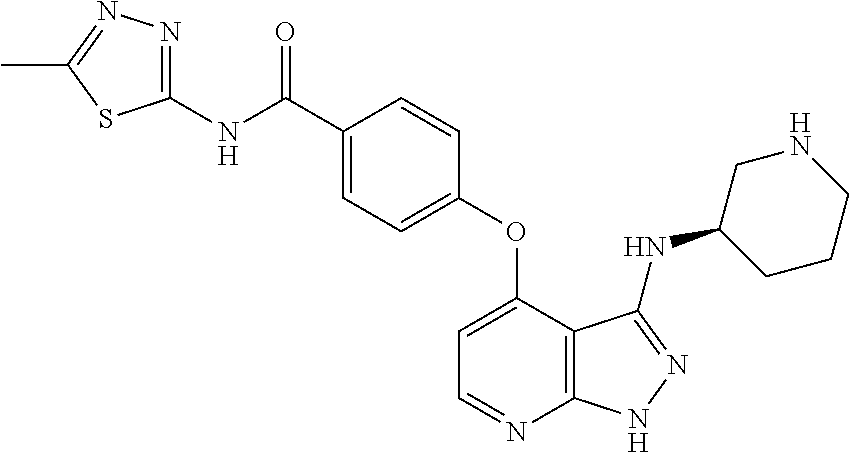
C1(NC(C2=CC=C(OC3=CC=NC4=C3C(NC3CNCCC3)=NN4)C=C2)=O)=NN=C(C)S1
